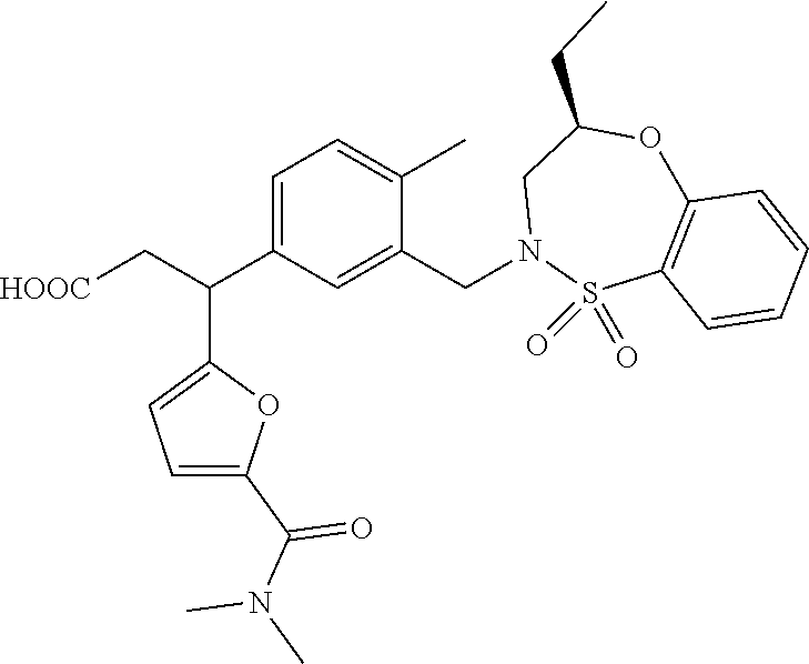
C1=C(C(C[HOOC])C2=CC=C(C(=O)N(C)C)O2)C=C(CN2S(=O)(=O)C3=C(OC(CC)C2)C=CC=C3)C(C)=C1
